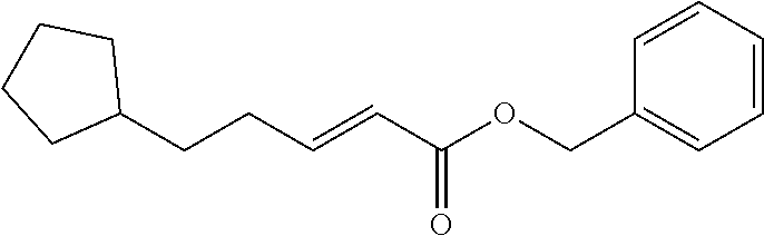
C1(CCC=CC(OCC2=CC=CC=C2)=O)CCCC1
